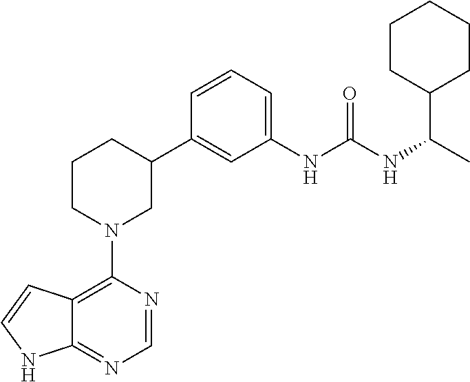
C12=C(N3CC(C4=CC(NC(NC(C)C5CCCCC5)=O)=CC=C4)CCC3)N=CN=C1NC=C2
